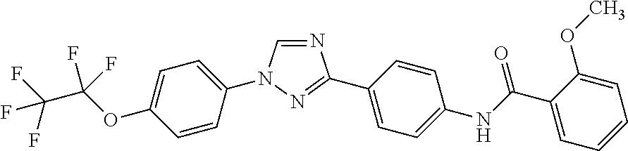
N1=CN(C2=CC=C(OC(C(F)(F)F)(F)F)C=C2)N=C1C1=CC=C(NC(C2=CC=CC=C2OC)=O)C=C1
